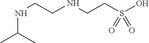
C(NCCS(O)(=O)=O)CNC(C)C
